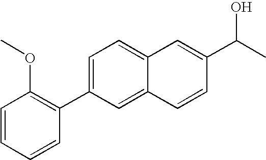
C12=CC=C(C3=C(OC)C=CC=C3)C=C1C=CC(C(C)O)=C2
